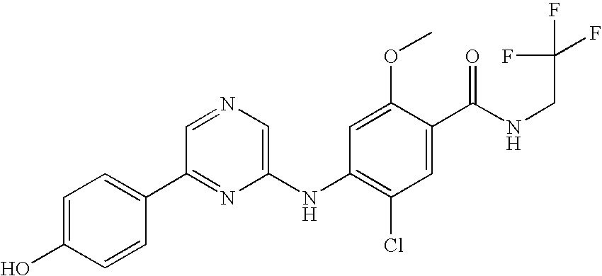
C1=C(O)C=CC(C2=NC(NC3=C(Cl)C=C(C(NCC(F)(F)F)=O)C(OC)=C3)=CN=C2)=C1
